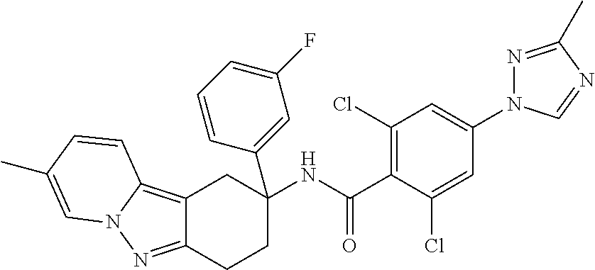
C12=C3N(N=C1CCC(NC(C1=C(Cl)C=C(N4N=C(C)N=C4)C=C1Cl)=O)(C1=CC(F)=CC=C1)C2)C=C(C)C=C3
